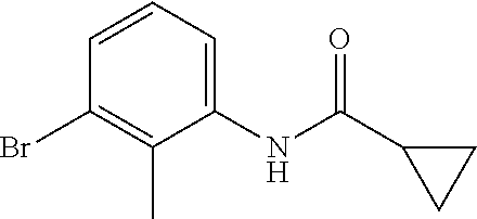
C1=CC=C(NC(C2CC2)=O)C(C)=C1Br
